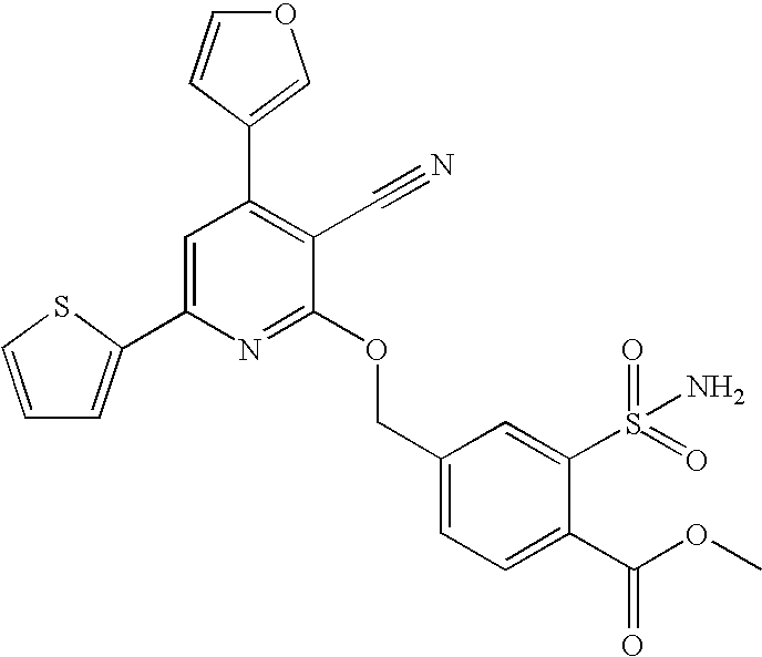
C1(C2=COC=C2)=C(C#N)C(OCC2=CC=C(C(OC)=O)C(S(=O)(=O)N)=C2)=NC(C2=CC=CS2)=C1
